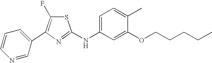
C1=CC=C(C2=C(F)SC(NC3=CC=C(C)C(OCCCCC)=C3)=N2)C=N1
